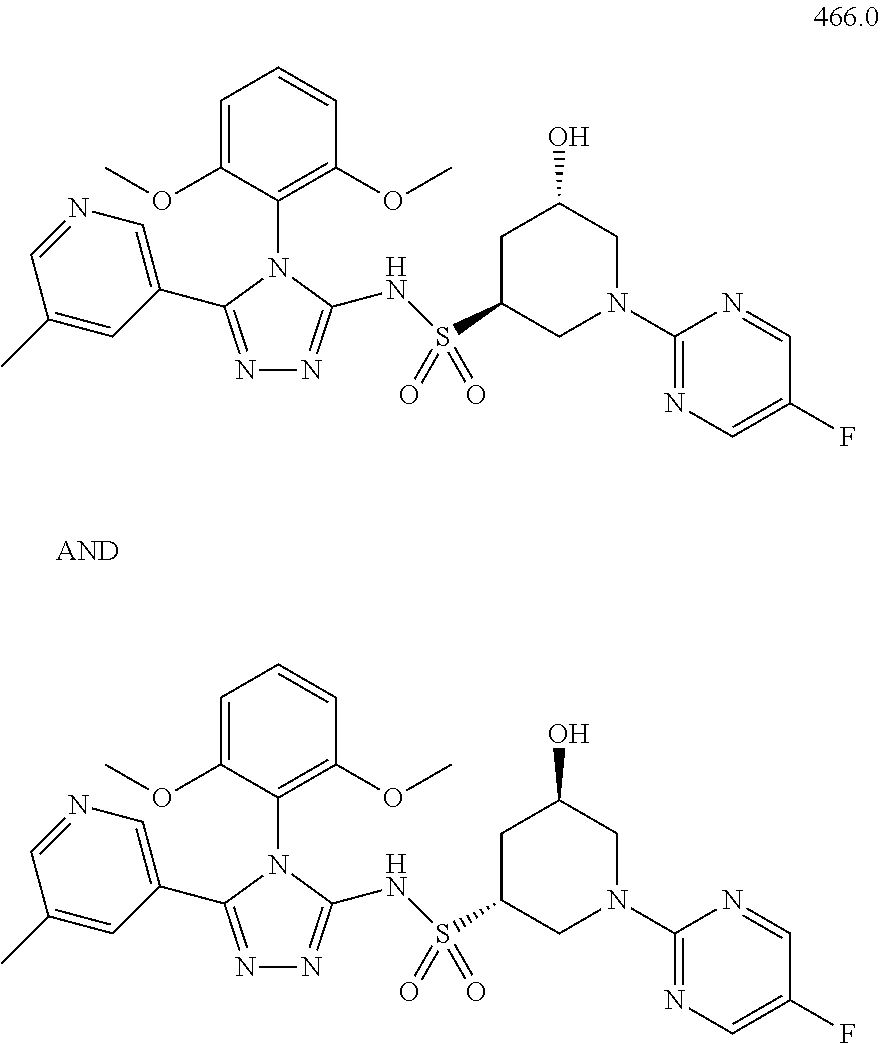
N1=C(C2=CN=CC(C)=C2)N(C2=C(OC)C=CC=C2OC)C(NS(C2CN(C3=NC=C(F)C=N3)CC(O)C2)(=O)=O)=N1.N1=C(C2=CN=CC(C)=C2)N(C2=C(OC)C=CC=C2OC)C(NS(C2CN(C3=NC=C(F)C=N3)CC(O)C2)(=O)=O)=N1
